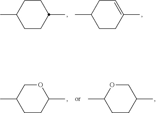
CC1CCC(C)CC1.CC1CCC(C)=CC1.CC1CCC(C)OC1.CC1CCC(C)CO1
